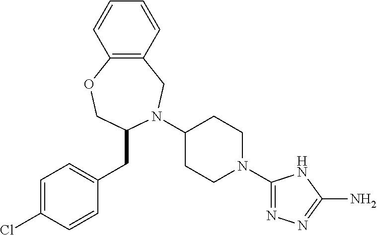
C1=C(Cl)C=CC(CC2N(C3CCN(C4=NN=C(N)N4)CC3)CC3=C(OC2)C=CC=C3)=C1
